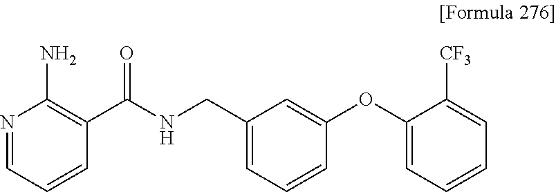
N1=CC=CC(C(NCC2=CC=CC(OC3=CC=CC=C3[CF3])=C2)=O)=C1N
